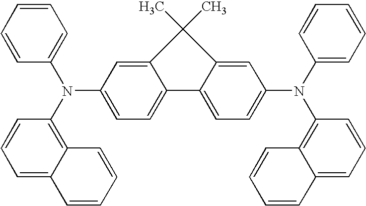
C1=C2C(=CC=C1N(C1=CC=CC=C1)C1=C3C(=CC=C1)C=CC=C3)C1=CC=C(N(C3=C4C(=CC=C3)C=CC=C4)C3=CC=CC=C3)C=C1C2(C)C
